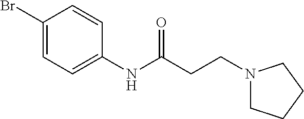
C1(Br)=CC=C(NC(CCN2CCCC2)=O)C=C1
